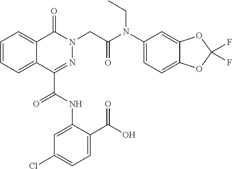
C1(C(NC2=CC(Cl)=CC=C2C(O)=O)=O)=NN(CC(N(C2=CC=C3C(=C2)OC(F)(F)O3)CC)=O)C(=O)C2=CC=CC=C12
